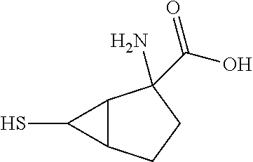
C12C(CCC1(N)C(O)=O)C2S
